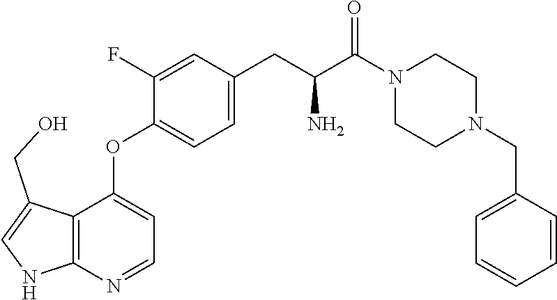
C1(F)=CC(CC(N)C(N2CCN(CC3=CC=CC=C3)CC2)=O)=CC=C1OC1=CC=NC2=C1C(CO)=CN2
